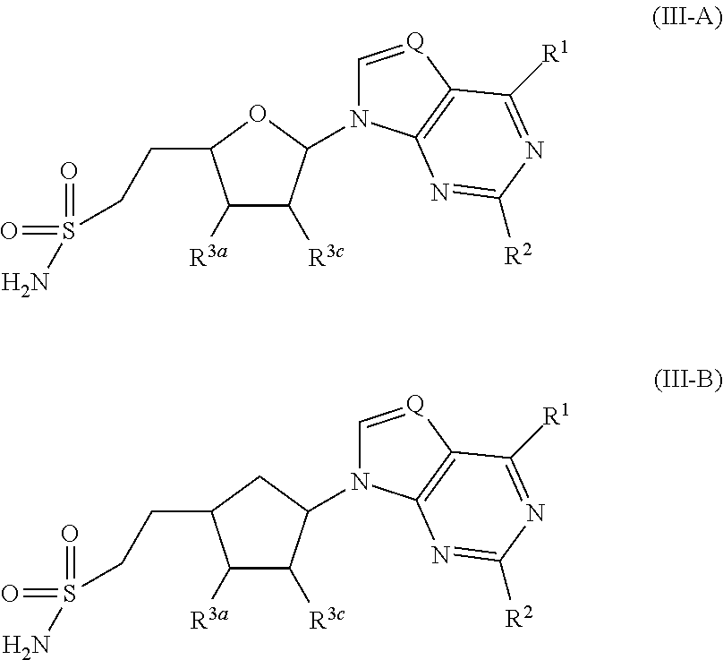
C1([R3a])C([R3c])C(N2C=[Q]C3=C2N=C([R2])N=C3[R1])OC1CCS(=O)(=O)N.C1([R3a])C([R3c])C(N2C=[Q]C3=C2N=C([R2])N=C3[R1])CC1CCS(=O)(=O)N
